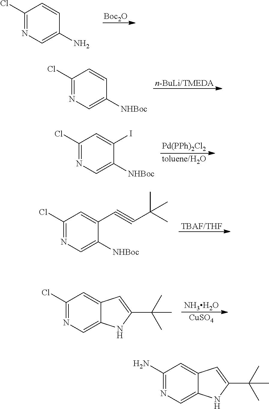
C1(Cl)=NC=C(N)C=C1.[Boc2O].C1(Cl)=NC=C([NHBoc])C=C1.[n-BuLi/TMEDA].C1(Cl)=NC=C([NHBoc])C(I)=C1.[Pd(PPh)2Cl2].[toluene/H2O].C1(Cl)=NC=C([NHBoc])C(C#CC(C)(C)C)=C1.[TBAF/THF].C1(Cl)=NC=C2C(=C1)C=C(C(C)(C)C)N2.[NH3H2O].[CuSO4].C1(N)=NC=C2C(=C1)C=C(C(C)(C)C)N2
